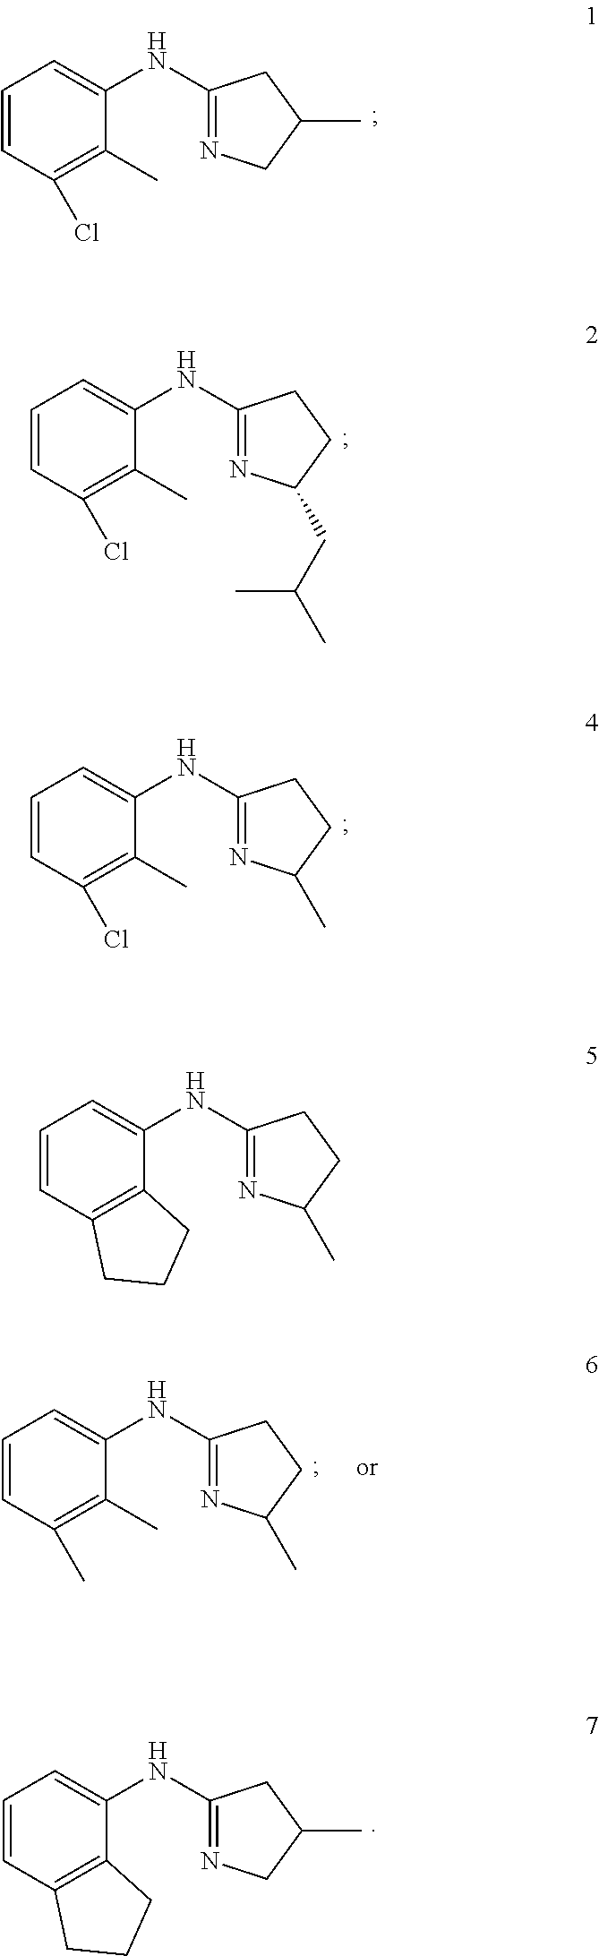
C1=CC(Cl)=C(C)C(NC2=NCC(C)C2)=C1.C1=CC(Cl)=C(C)C(NC2=NC(CC(C)C)CC2)=C1.C1=CC(Cl)=C(C)C(NC2=NC(C)CC2)=C1.C1=CC(C)=C(C)C(NC2=NC(C)CC2)=C1.C1=CC2=C(C(NC3=NCC(C)C3)=C1)CCC2.C1=CC2=C(C(NC3=NC(C)CC3)=C1)CCC2
